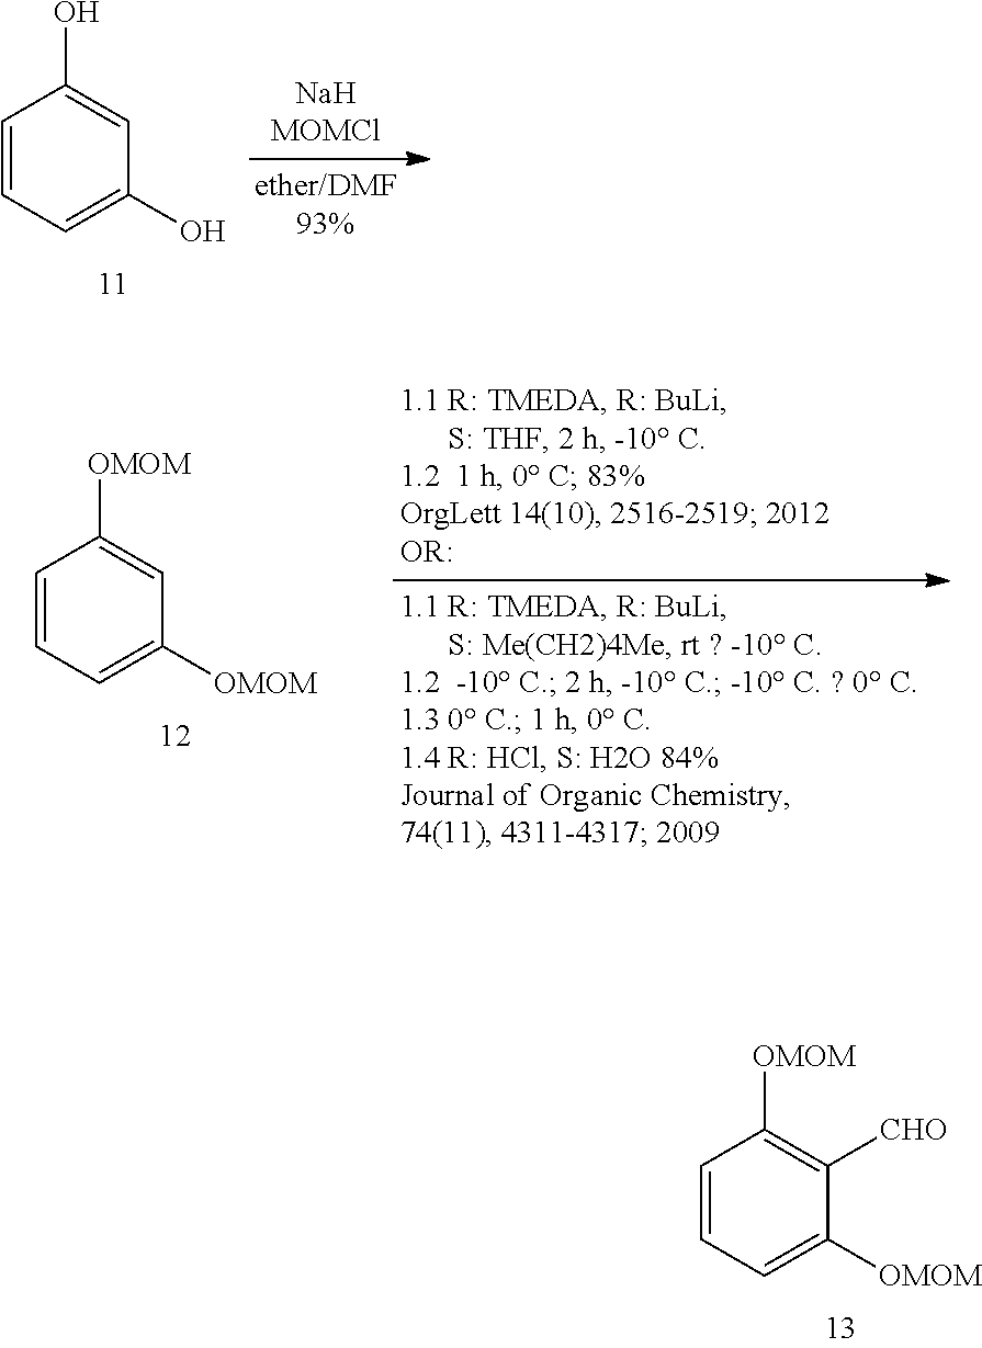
C1=CC=C([OMOM])C([CHO])=C1[OMOM].C1=CC=C(O)C=C1O.C1=CC=C([OMOM])C=C1[OMOM]
